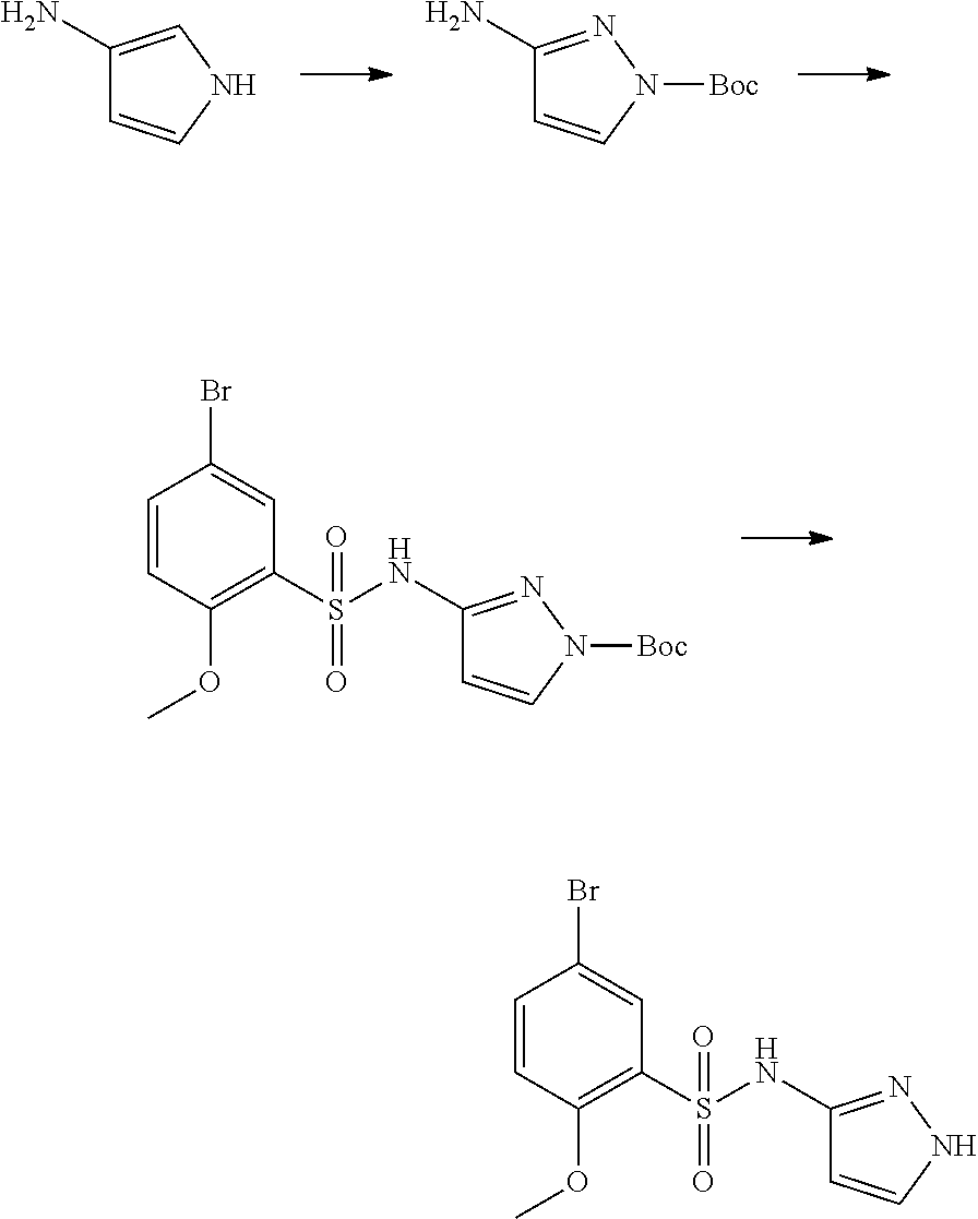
C1(N)=CNC=C1.C1(N)=NN([Boc])C=C1.C1=CC(OC)=C(S(NC2=NN([Boc])C=C2)(=O)=O)C=C1Br.C1=CC(OC)=C(S(NC2=NNC=C2)(=O)=O)C=C1Br
